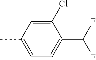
CC1=CC=C(C(F)F)C(Cl)=C1
